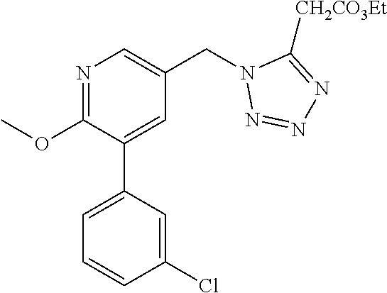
C1(OC)=NC=C(CN2N=NN=C2[CH2CO3Et])C=C1C1=CC=CC(Cl)=C1
